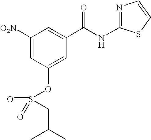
C1([O2N])=CC(OS(=O)(=O)CC(C)C)=CC(C(NC2=NC=CS2)=O)=C1
